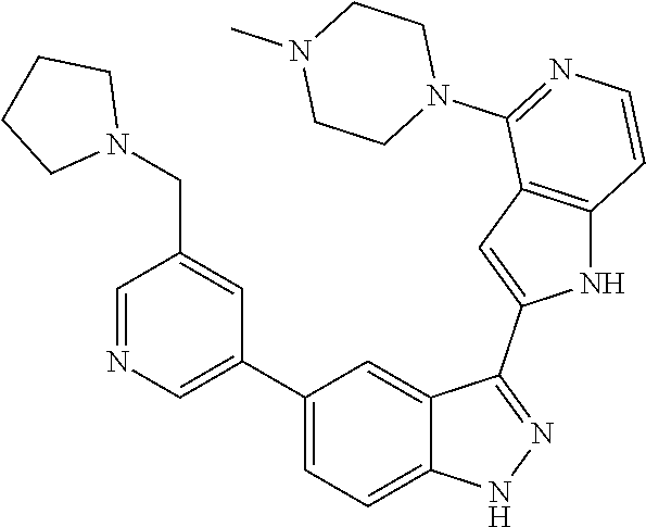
C1(C2=CN=CC(CN3CCCC3)=C2)=CC=C2C(=C1)C(C1=CC3=C(N1)C=CN=C3N1CCN(C)CC1)=NN2
